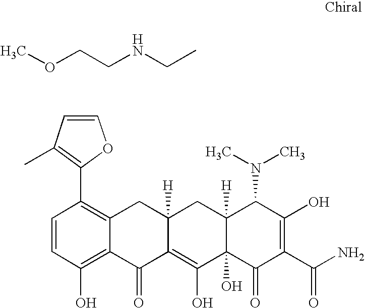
CCNCCOC.C1=CC(O)=C2C(=C1C1=C(C)C=CO1)CC1([H])C(=C(O)C3(O)C([H])(C1)C(N(C)C)C(O)=C(C(N)=O)C3=O)C2=O
